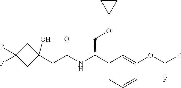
C1(C(NC(CC2(O)CC(F)(F)C2)=O)COC2CC2)=CC=CC(OC(F)F)=C1
